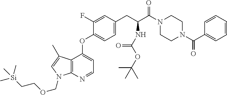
C12=C(N=CC=C1OC1=CC=C(CC(C(N3CCN(C(C4=CC=CC=C4)=O)CC3)=O)NC(OC(C)(C)C)=O)C=C1F)N(COCC[Si](C)(C)C)C=C2C
